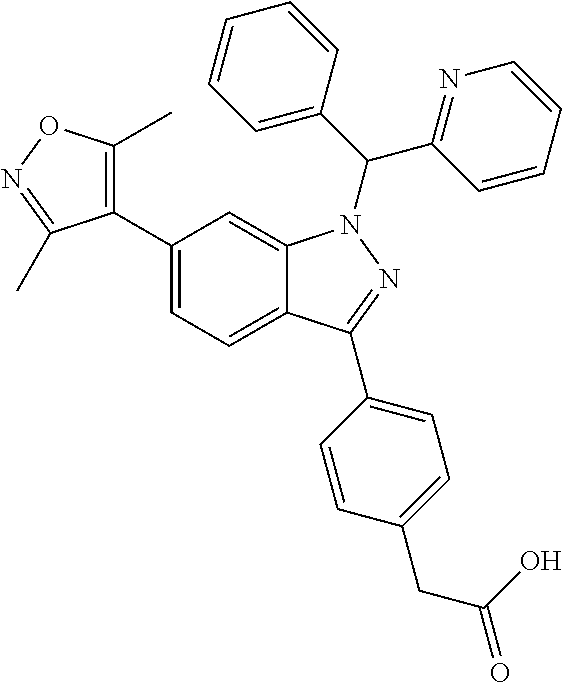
C12=CC=C(C3=C(C)ON=C3C)C=C1N(C(C1=NC=CC=C1)C1=CC=CC=C1)N=C2C1=CC=C(CC(=O)O)C=C1
